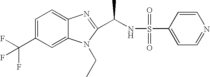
C1=C(C(F)(F)F)C=C2C(=C1)N=C(C(NS(=O)(=O)C1=CC=NC=C1)C)N2CC
